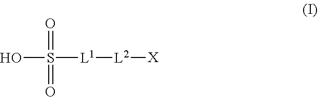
OS([L1][L2][X])(=O)=O
